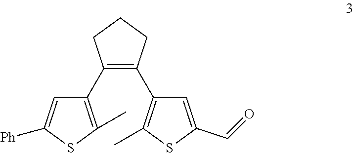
C1(C2=C(C)SC([Ph])=C2)=C(C2=C(C)SC(C=O)=C2)CCC1
